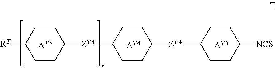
[AT3].[AT4].[RT]C1CCC([ZT3]C2CCC([ZT4]C3CCC([NCS])CC3)CC2)CC1.[AT5]
